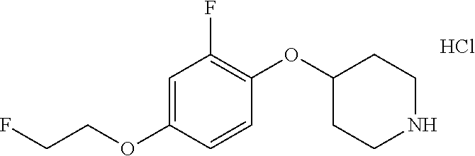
C1=C(OCCF)C=CC(OC2CCNCC2)=C1F.Cl
